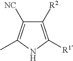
C1([R2])=C([R1])NC(C)=C1[NC]
